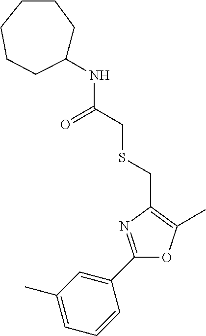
C1(C)=CC=CC(C2=NC(CSCC(=O)NC3CCCCCC3)=C(C)O2)=C1
